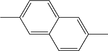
C1=C2C(=CC=C1C)C=C(C)C=C2
